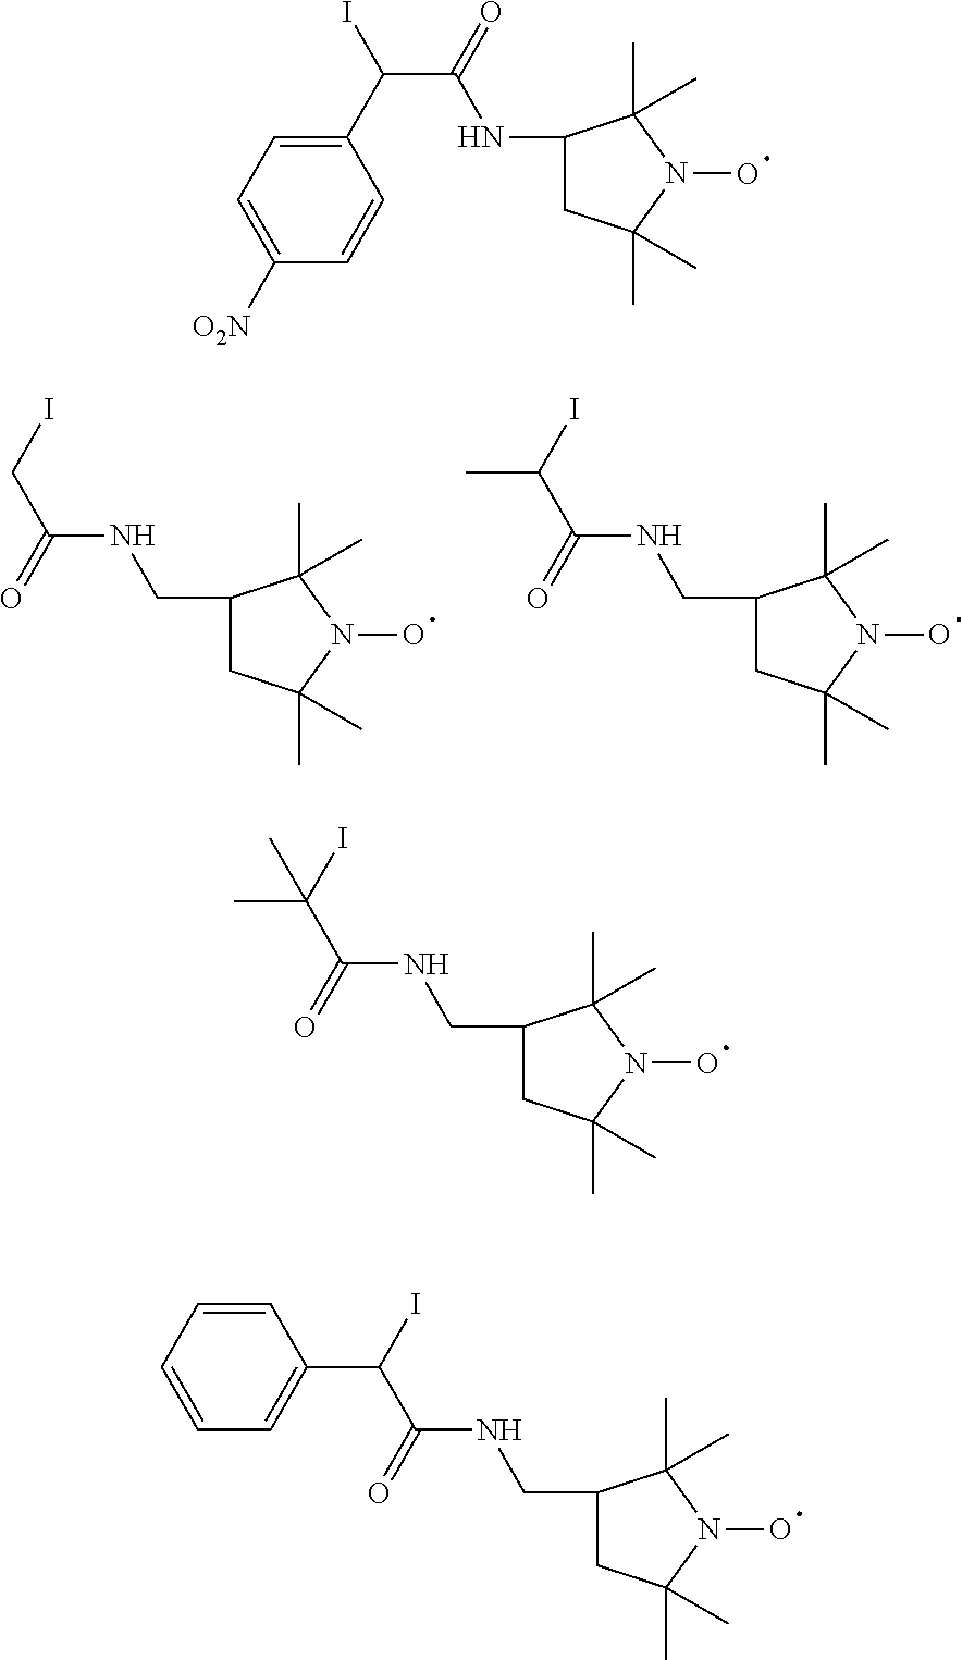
C1(CNC(=O)CI)CC(C)(C)N(O)C1(C)C.C1(CNC(=O)C(I)C)CC(C)(C)N(O)C1(C)C.C1(NC(C(I)C2=CC=C([O2N])C=C2)=O)CC(C)(C)N(O)C1(C)C.C1(CNC(=O)C(I)(C)C)CC(C)(C)N(O)C1(C)C.C1(CNC(=O)C(I)C2=CC=CC=C2)CC(C)(C)N(O)C1(C)C
